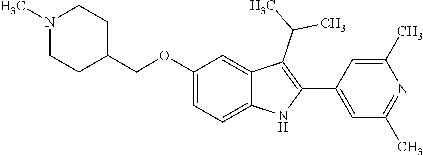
C(OC1=CC=C2C(=C1)C(C(C)C)=C(C1=CC(C)=NC(C)=C1)N2)C1CCN(C)CC1
